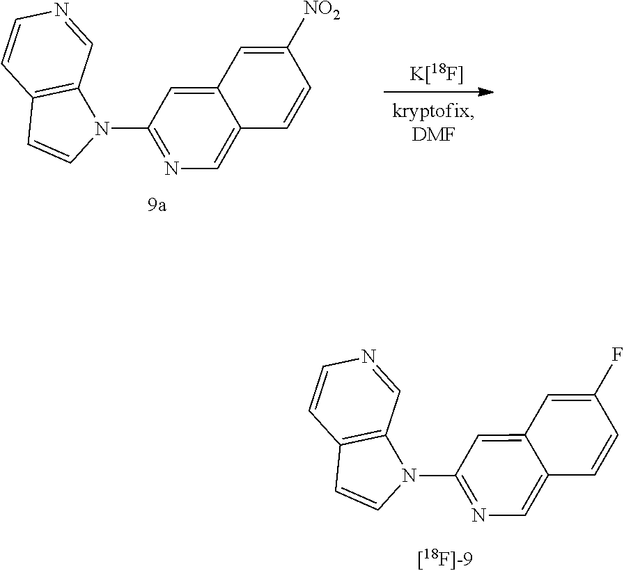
C1(N2C3=C(C=C2)C=CN=C3)=NC=C2C(=C1)C=C([NO2])C=C2.[K[18F]].C1(N2C3=C(C=C2)C=CN=C3)=NC=C2C(=C1)C=C(F)C=C2
